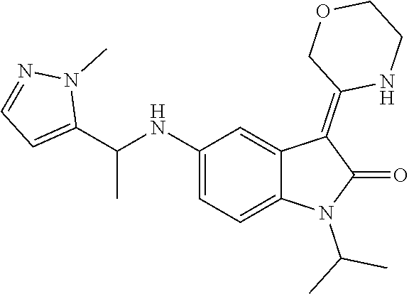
C1(NC(C2=CC=NN2C)C)=CC=C2C(=C1)C(=C1NCCOC1)C(=O)N2C(C)C
